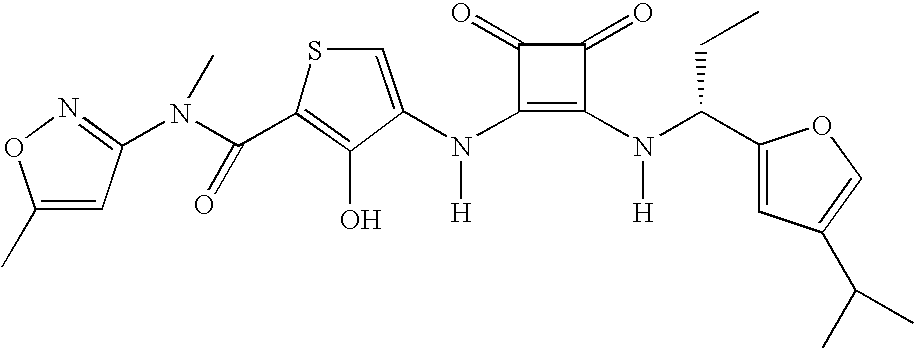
C1(N(C2=C(N(C(C3=CC(C(C)C)=CO3)CC)[H])C(=O)C2=O)[H])=CSC(C(N(C2=NOC(C)=C2)C)=O)=C1O
